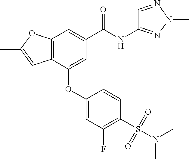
C12=C(C(OC3=CC(F)=C(S(N(C)C)(=O)=O)C=C3)=CC(C(NC3=NN(C)N=C3)=O)=C1)C=C(C)O2
